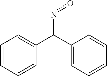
C1=CC=CC(C(C2=CC=CC=C2)no)=C1
